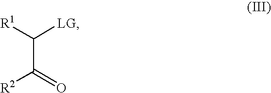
C(C([R2])=O)([R1])[LG]
